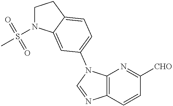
C1N(S(C)(=O)=O)C2=CC(N3C4=C(N=C3)C=CC([CHO])=N4)=CC=C2C1
